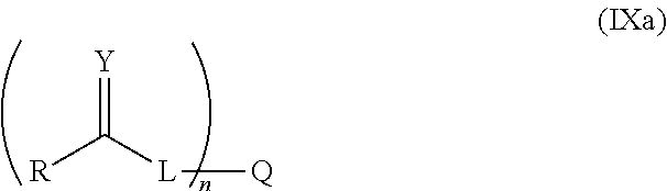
[R]C([L][Q])=[Y]
